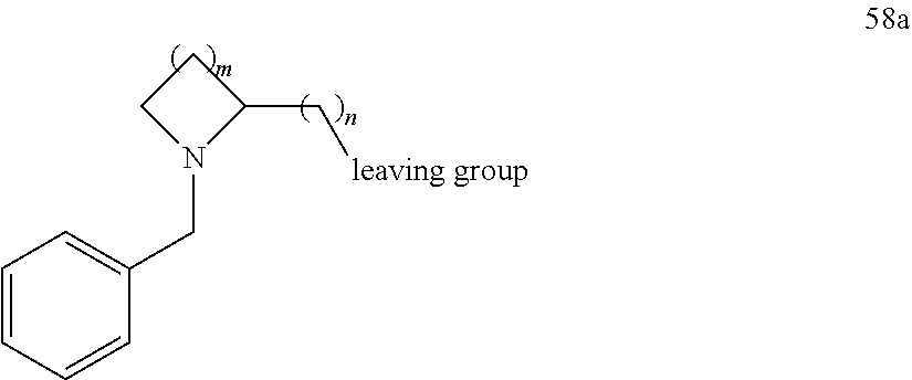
C1=CC=CC(CN2C(C[leaving group])CC2)=C1
